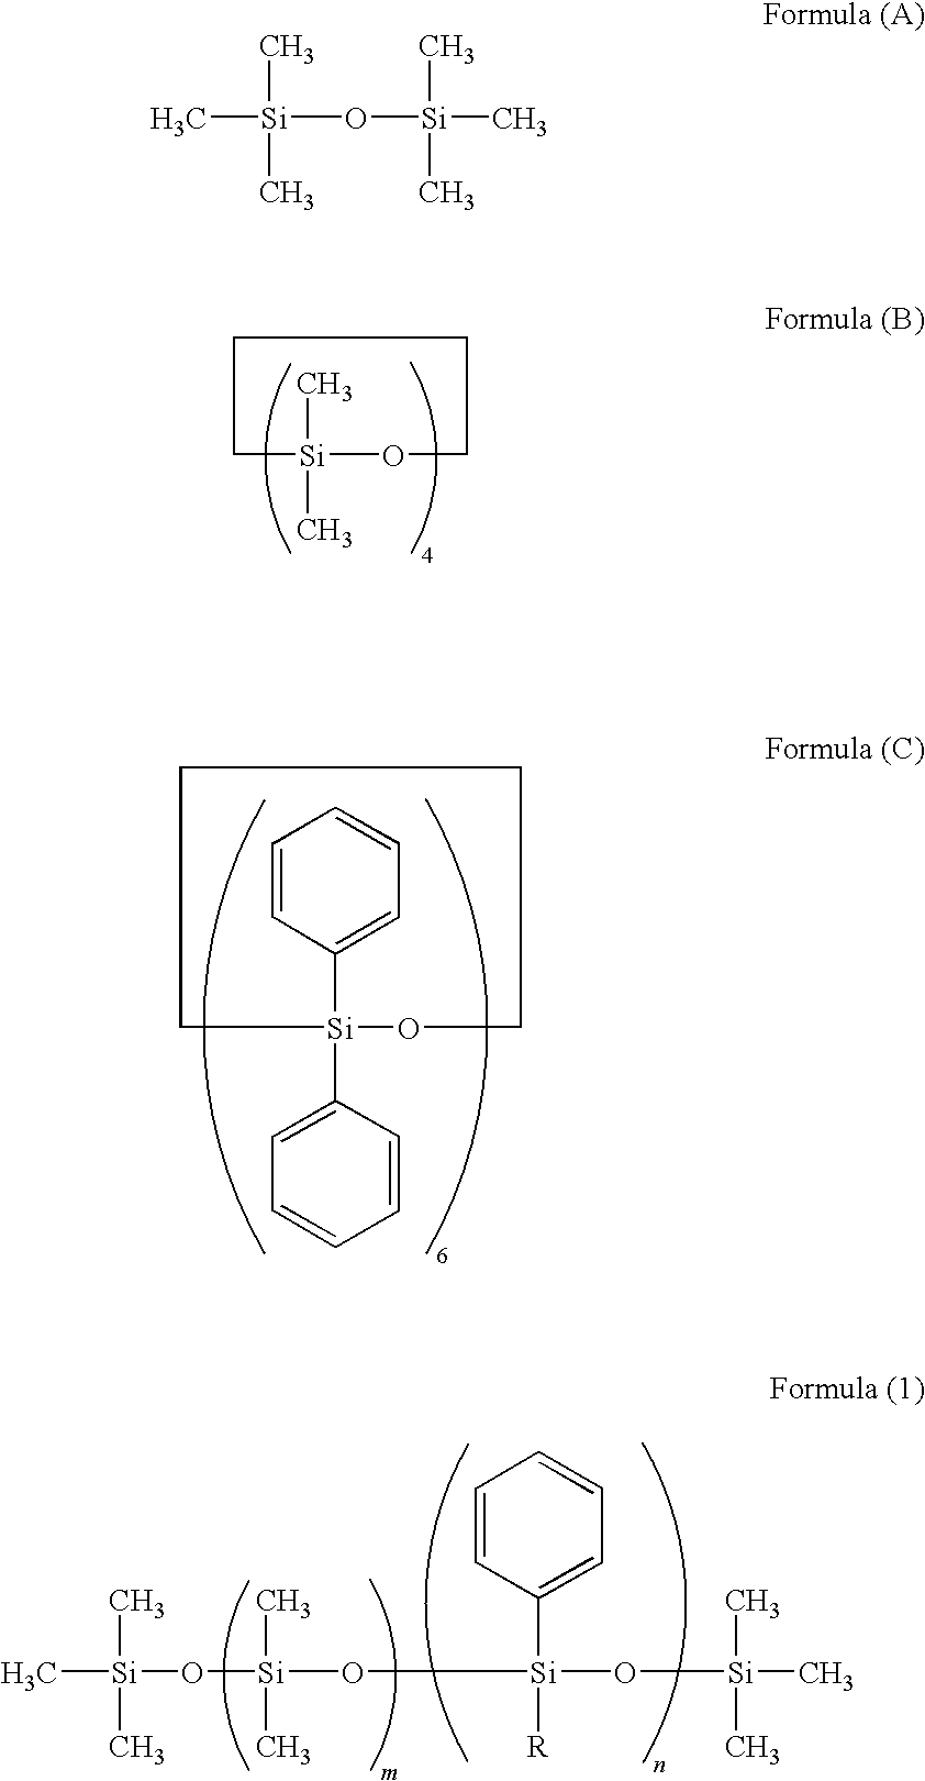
[Si]1(C)(C)OCCCC1.C1=CC([Si]2(C3=CC=CC=C3)OCCCC2)=CC=C1.C[Si](O[Si](O[Si](O[Si](C)(C)C)(C1=CC=CC=C1)[R])(C)C)(C)C.C[Si](O[Si](C)(C)C)(C)C
